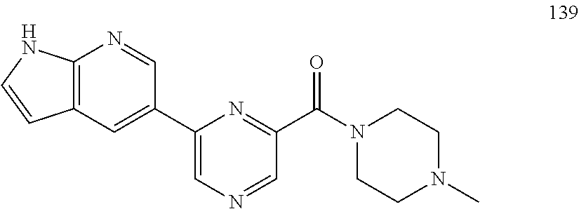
C12=C(C=C(C3=CN=CC(C(N4CCN(C)CC4)=O)=N3)C=N1)C=CN2
